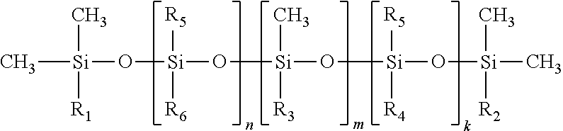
C[Si](C)([R1])O[Si]([R5])([R6])O[Si](O[Si](O[Si](C)([R2])C)([R5])[R4])(C)[R3]
